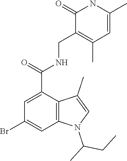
C1(=O)NC(C)=CC(C)=C1CNC(C1=CC(Br)=CC2=C1C(C)=CN2C(C)CC)=O
